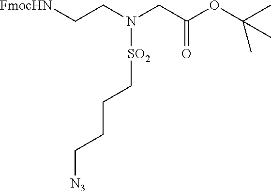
C([SO2]N(CC(OC(C)(C)C)=O)CC[FmocHN])CCC[N3]
